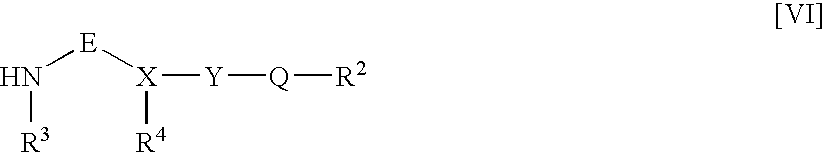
N([E][X]([R4])[Y][Q][R2])[R3]
